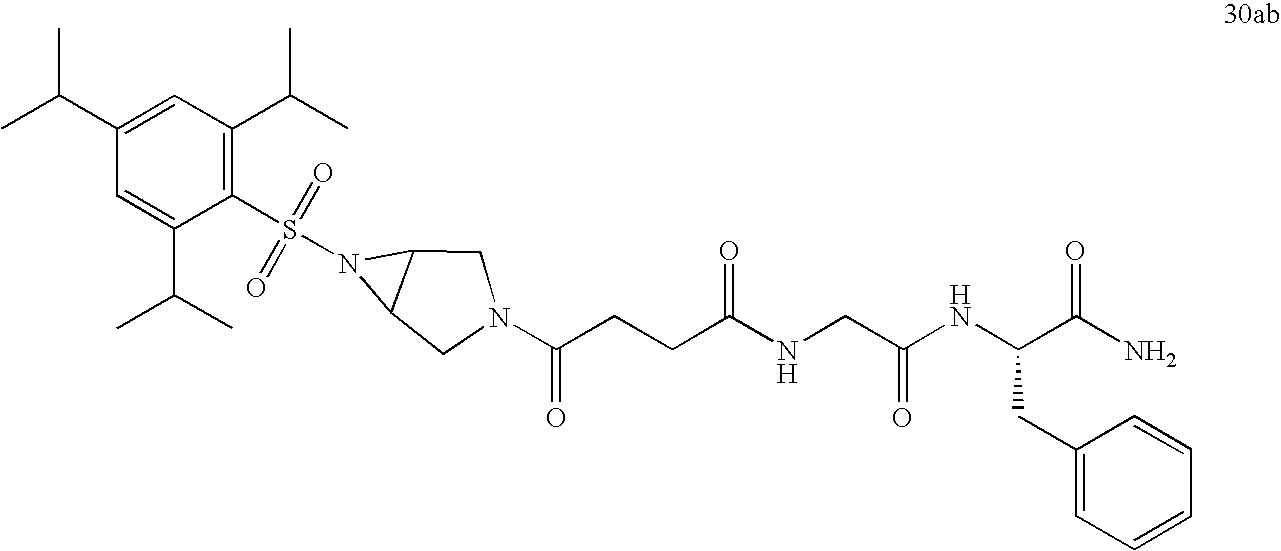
C1=C(C(C)C)C=C(C(C)C)C(S(N2C3C2CN(C(CCC(NCC(NC(C(N)=O)CC2=CC=CC=C2)=O)=O)=O)C3)(=O)=O)=C1C(C)C
